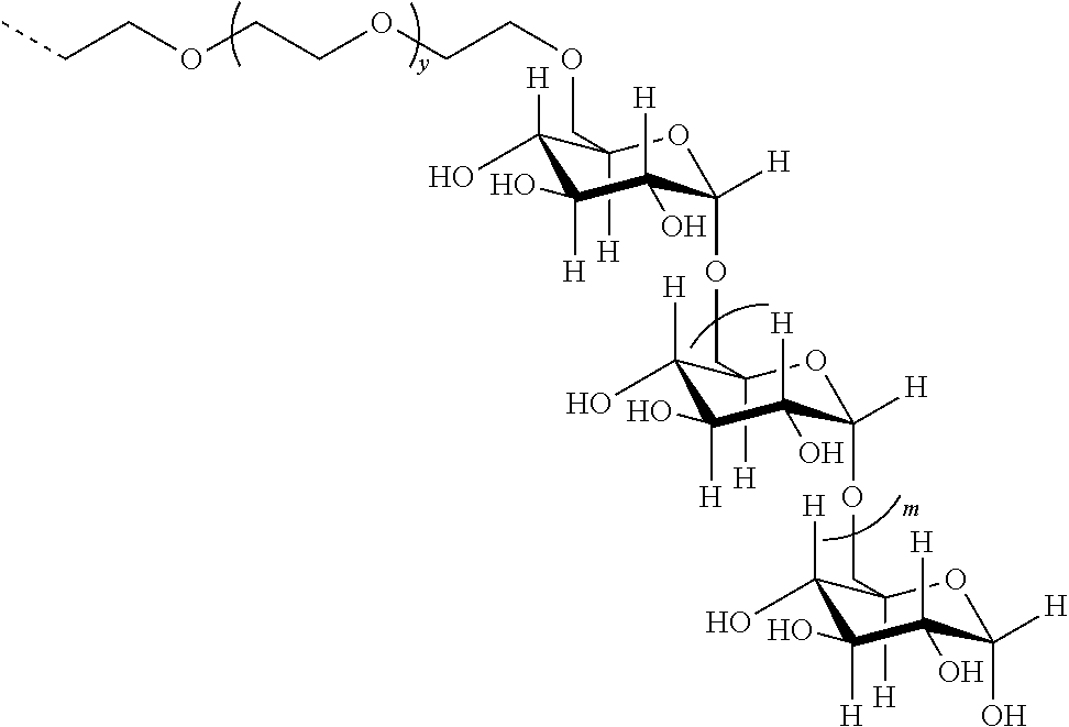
C1([H])(COCCOCCOCCC)C([H])(O)C([H])(O)C([H])(O)C([H])(OCC2([H])C(O)([H])C([H])(O)C([H])(O)C([H])(OCC3([H])C(O)([H])C([H])(O)C([H])(O)C([H])(O)O3)O2)O1
